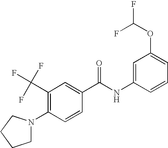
C1(C(F)(F)F)=C(N2CCCC2)C=CC(C(NC2=CC(OC(F)F)=CC=C2)=O)=C1
